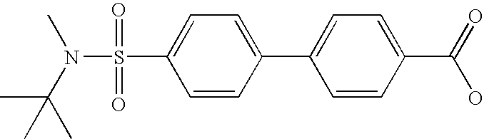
C1=CC(C2=CC=C(C(=O)O)C=C2)=CC=C1S(N(C(C)(C)C)C)(=O)=O
